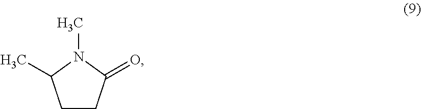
C1CC(=O)N(C)C1C
